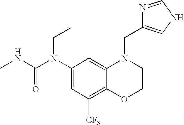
C1(N(C(NC)=O)CC)=CC([CF3])=C2C(=C1)N(CC1=CNC=N1)CCO2
